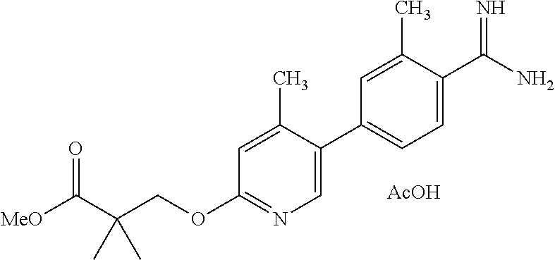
[MeO]C(C(COC1=NC=C(C2=CC=C(C(N)=N)C(C)=C2)C(C)=C1)(C)C)=O.[AcOH]
